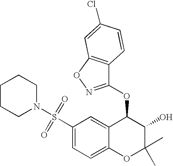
C1(OC2=NOC3=C2C=CC(Cl)=C3)C2=CC(S(N3CCCCC3)(=O)=O)=CC=C2OC(C)(C)C1O
